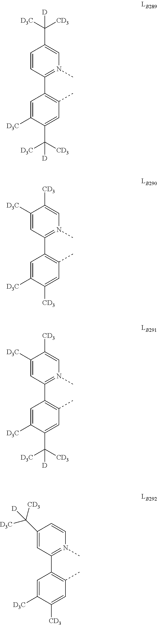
C1=CC(C2=C(C)C=C(C([CD3])([D3C])[D])C([D3C])=C2)=N(C)C=C1C([D3C])([CD3])[D].C1([D3C])=CC(C2=C(C)C=C([CD3])C([D3C])=C2)=N(C)C=C1[CD3].C1([D3C])=CC(C2=C(C)C=C(C([D3C])([CD3])[D])C([D3C])=C2)=N(C)C=C1[CD3].C1(C([CD3])([D3C])[D])=CC(C2=C(C)C=C([CD3])C([D3C])=C2)=N(C)C=C1
